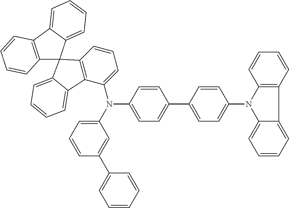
C12=C(C3=CC=CC=C3C13C1=C(C(N(C4=CC=C(C5=CC=C(N6C7=CC=CC=C7C7=C6C=CC=C7)C=C5)C=C4)C4=CC=CC(C5=CC=CC=C5)=C4)=CC=C1)C1=CC=CC=C31)C=CC=C2
